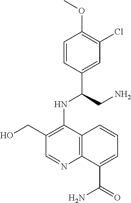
C1=CC(C(CN)NC2=C(CO)C=NC3=C2C=CC=C3C(=O)N)=CC(Cl)=C1OC
